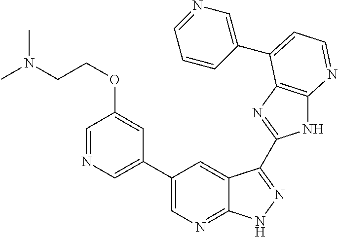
C1(C2=CN=C3C(=C2)C(C2=NC4=C(N2)N=CC=C4C2=CN=CC=C2)=NN3)=CN=CC(OCCN(C)C)=C1
